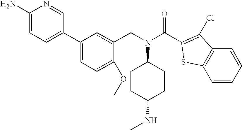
C1(N)=CC=C(C2=CC=C(OC)C(CN(C3CCC(NC)CC3)C(C3=C(Cl)C4=C(S3)C=CC=C4)=O)=C2)C=N1
